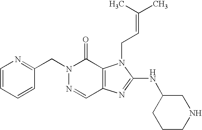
C1=CC(CN2N=CC3=C(C2=O)N(CC=C(C)C)C(NC2CCCNC2)=N3)=NC=C1
